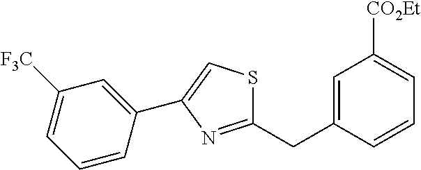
C1=C(CC2=NC(C3=CC([F3C])=CC=C3)=CS2)C=CC=C1[CO2Et]
